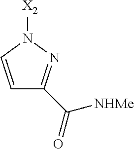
[X2]N1C=CC(C(=O)[NHMe])=N1
